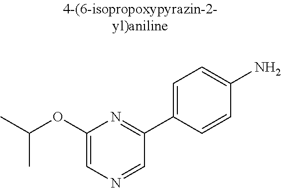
C1(OC(C)C)=CN=CC(C2=CC=C(N)C=C2)=N1
